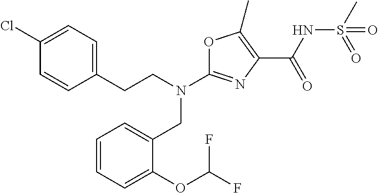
N(C1=NC(C(NS(C)(=O)=O)=O)=C(C)O1)(CC1=CC=CC=C1OC(F)F)CCC1=CC=C(Cl)C=C1
